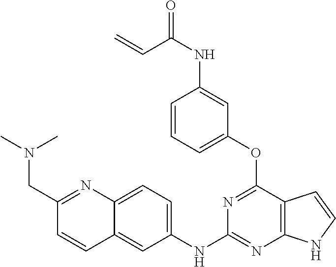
C1=C2C(=CC=C1NC1=NC3=C(C(OC4=CC=CC(NC(=O)C=C)=C4)=N1)C=CN3)N=C(CN(C)C)C=C2
